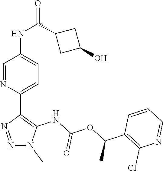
N1(C)N=NC(C2=CC=C(NC(=O)C3CC(O)C3)C=N2)=C1NC(OC(C1=C(Cl)N=CC=C1)C)=O
